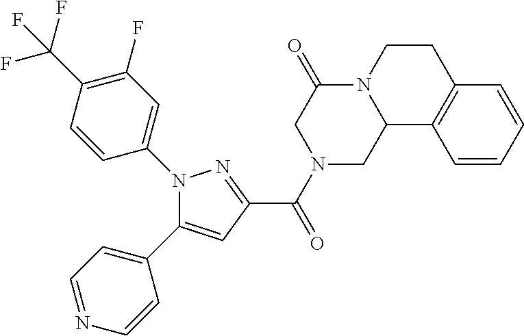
C(=O)(C1=NN(C2=CC(F)=C(C(F)(F)F)C=C2)C(C2=CC=NC=C2)=C1)N1CC2N(C(=O)C1)CCC1=C2C=CC=C1
